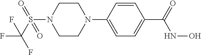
C1CN(C2=CC=C(C(=O)NO)C=C2)CCN1S(=O)(=O)C(F)(F)F
